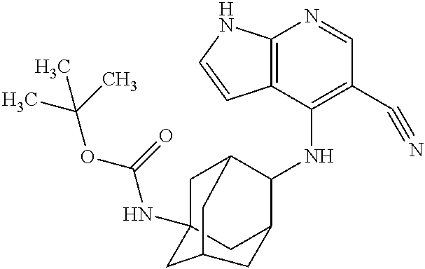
C12=C(C(NC3C4CC5(NC(=O)OC(C)(C)C)CC3CC(C5)C4)=C(C#N)C=N1)C=CN2
